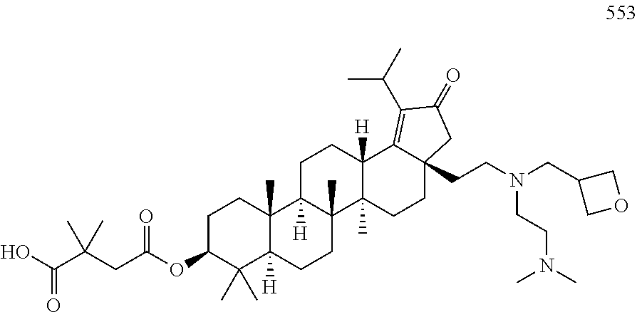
C1C(OC(CC(C(O)=O)(C)C)=O)C(C)(C)C2([H])C(C)(C1)C1([H])C(C)(CC2)C2(C)C([H])(CC1)C1=C(C(C)C)C(=O)CC1(CCN(CC1COC1)CCN(C)C)CC2
